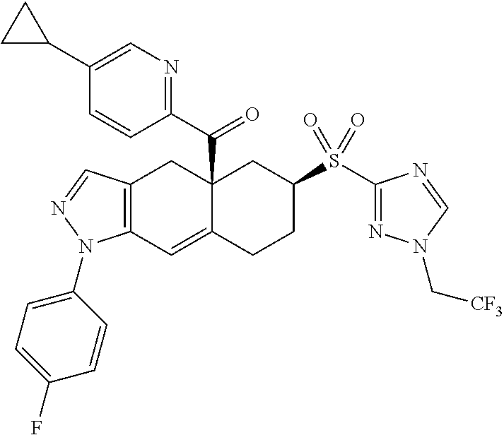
C12(C(C3=NC=C(C4CC4)C=C3)=O)C(=CC3=C(C1)C=NN3C1=CC=C(F)C=C1)CCC(S(C1=NN(C[CF3])C=N1)(=O)=O)C2
